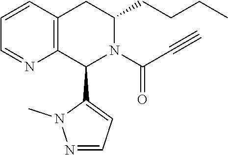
C12=C(CC(CCCC)N(C(C#C)=O)C1C1=CC=NN1C)C=CC=N2
